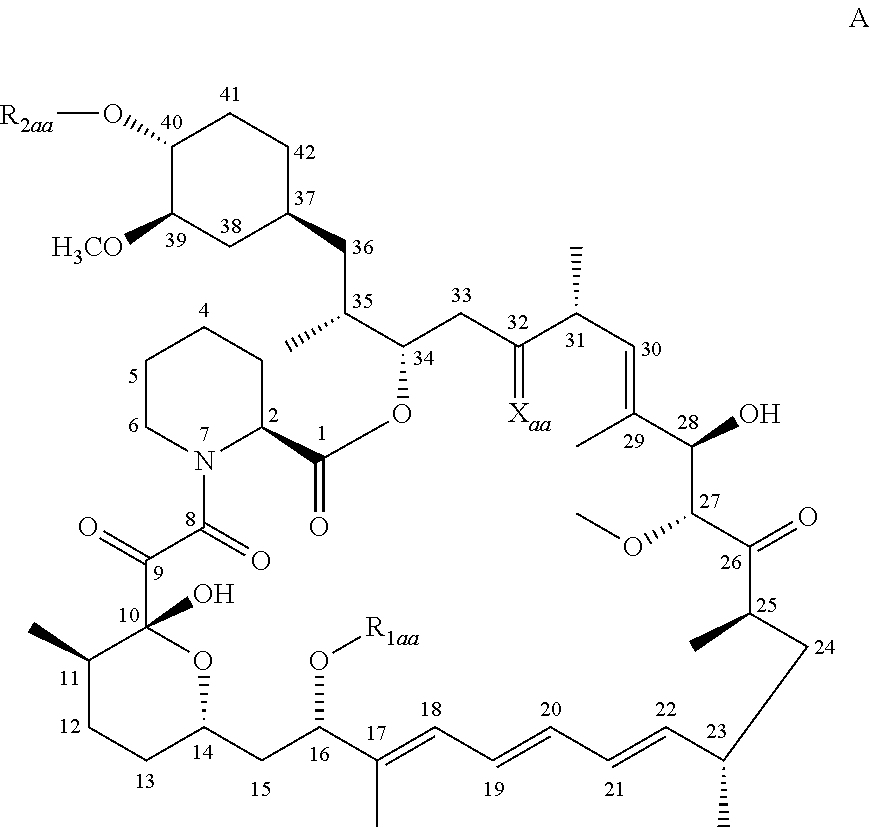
C1(O[R2aa])C([H3CO])CC(CC(C2CC(=[Xaa])C(C)C=C(C)C(O)C(OC)C(=O)C(C)CC(C)C=CC=CC=C(C)C(O[R1aa])CC3CCC(C)C(O)(C(=O)C(=O)N4C(CCCC4)C(=O)O2)O3)C)CC1
